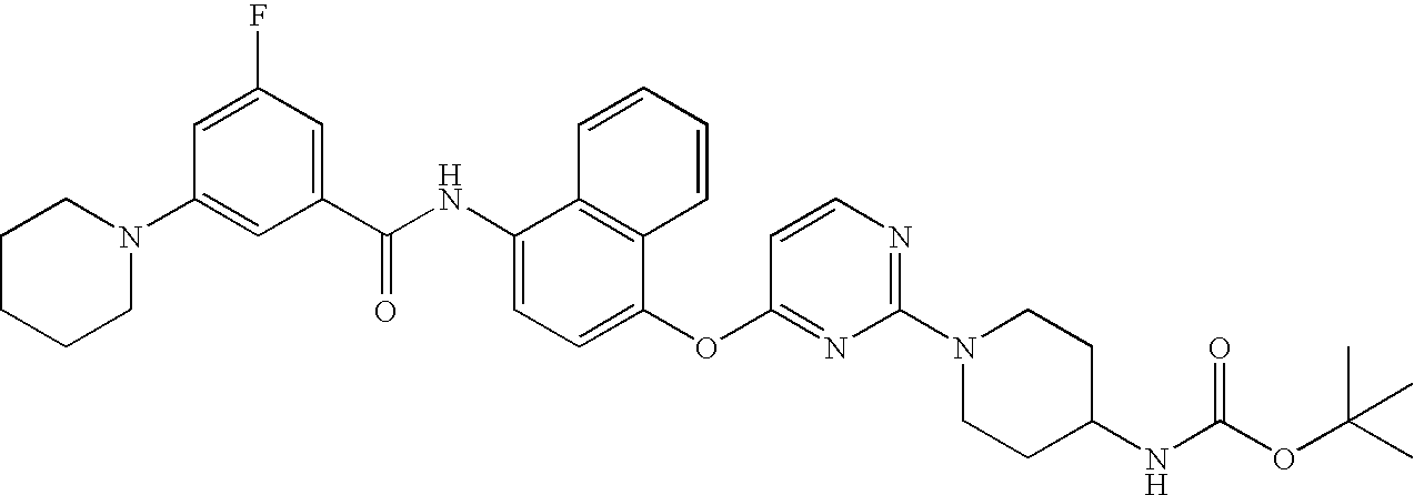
N1(C2=CC(C(NC3=CC=C(OC4=NC(N5CCC(NC(=O)OC(C)(C)C)CC5)=NC=C4)C4=C3C=CC=C4)=O)=CC(F)=C2)CCCCC1
